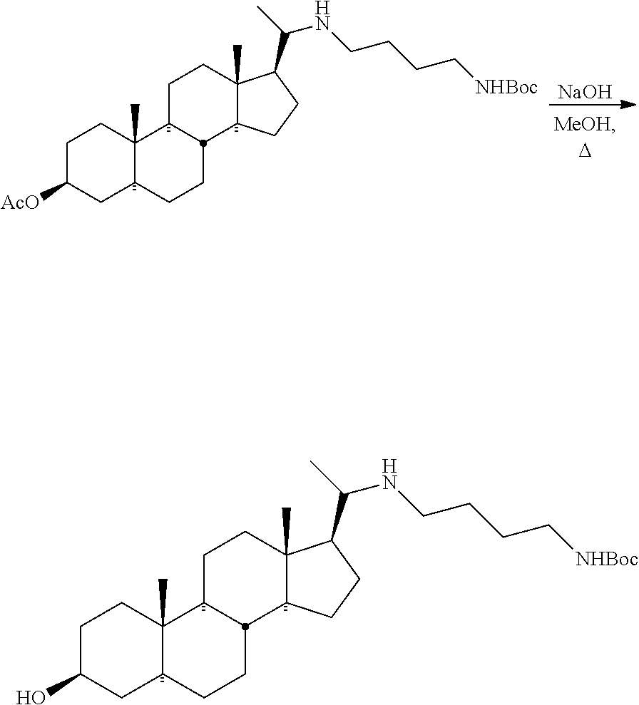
C1C([AcO])CC2C(C)(C1)C1CCC3(C)C(C(NCCCC[NHBoc])C)CCC3C1CC2.[NaOH].C1C(O)CC2C(C)(C1)C1CCC3(C)C(C(NCCCC[NHBoc])C)CCC3C1CC2
